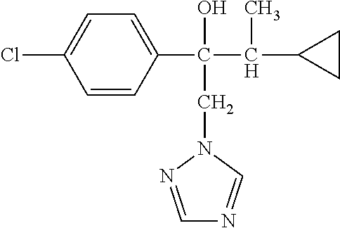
C1=CC(C(C(C2CC2)C)(O)CN2N=CN=C2)=CC=C1Cl
